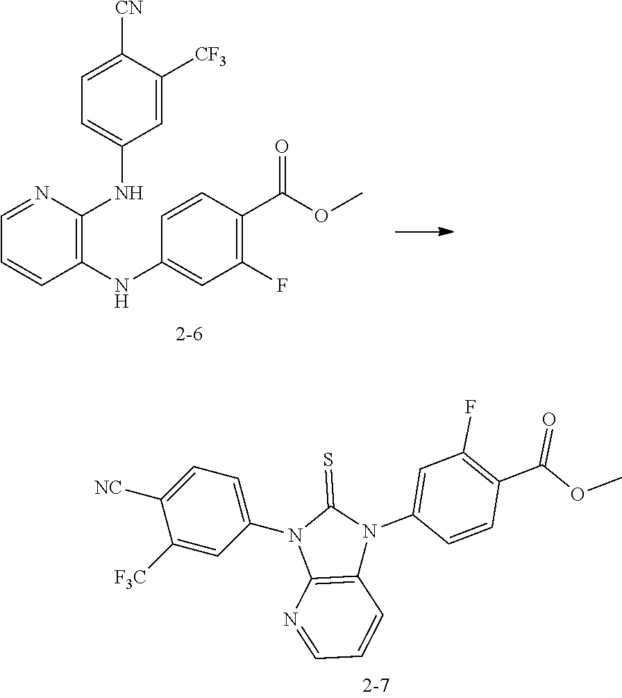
C1(NC2=CC(F)=C(C(=O)OC)C=C2)=C(NC2=CC=C([CN])C([CF3])=C2)N=CC=C1.C1([F3C])=CC(N2C3=C(N(C4=CC(F)=C(C(=O)OC)C=C4)C2=S)C=CC=N3)=CC=C1[NC]
